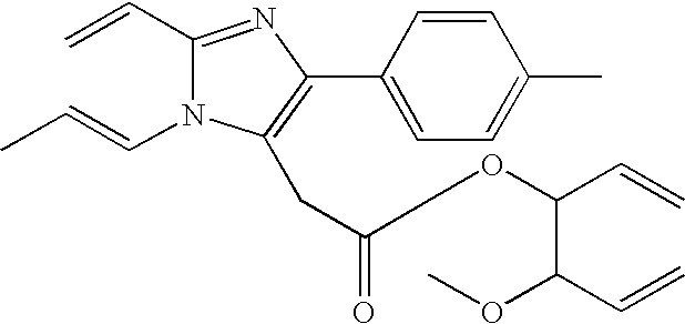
C1(C=C)=NC(C2=CC=C(C)C=C2)=C(CC(COC(C=C)C(OC)C=C)=O)N1C=CC
